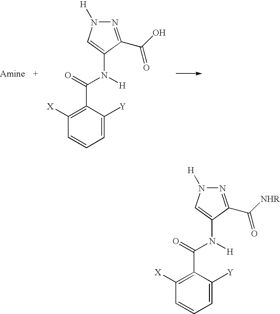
C1=C([Y])C(C(=O)N([H])C2=CN([H])N=C2C(O)=O)=C([X])C=C1.C1=C([Y])C(C(=O)N([H])C2=CN([H])N=C2C([NHR])=O)=C([X])C=C1
